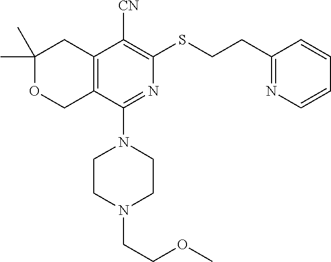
C1(C)(C)OCC2=C(C1)C([CN])=C(SCCC1=NC=CC=C1)N=C2N1CCN(CCOC)CC1
